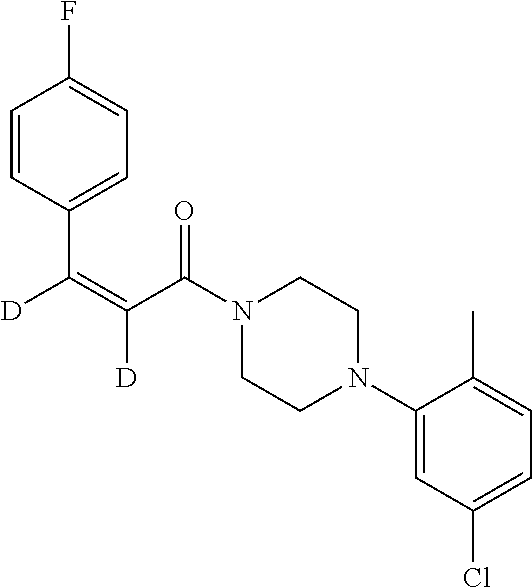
C1=CC(C([D])=C([D])C(=O)N2CCN(C3=CC(Cl)=CC=C3C)CC2)=CC=C1F
